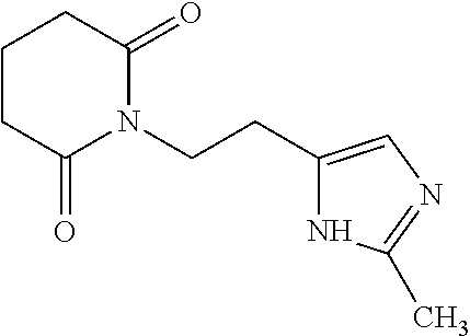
C1(CCN2C(=O)CCCC2=O)=CN=C(C)N1
